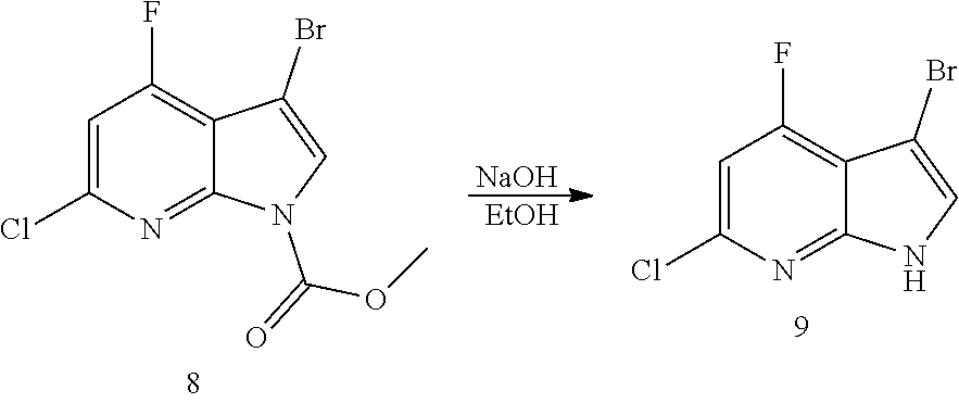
C1=C(Cl)N=C2C(=C1F)C(Br)=CN2.[EtOH].[NaOH].C1=C(Cl)N=C2C(=C1F)C(Br)=CN2C(=O)OC
